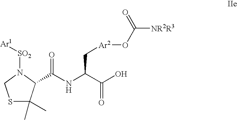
S1C(C)(C)C(C(NC(C(O)=O)C[Ar2]OC([NR2R3])=O)=O)N([SO2][Ar1])C1
